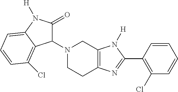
C1(N2CCC3=C(C2)N([H])C(C2=C(Cl)C=CC=C2)=N3)C(=O)N([H])C2=CC=CC(Cl)=C12
